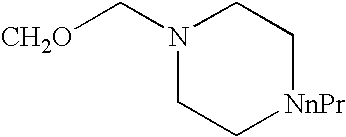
N1(C[CH2O])CC[NnPr]CC1
